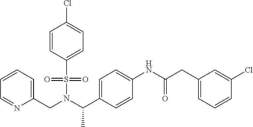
C1(CN(C(C2=CC=C(NC(=O)CC3=CC=CC(Cl)=C3)C=C2)C)S(=O)(=O)C2=CC=C(Cl)C=C2)=CC=CC=N1
